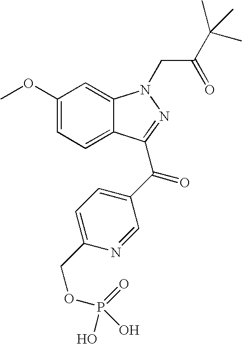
C1(OC)=CC=C2C(=C1)N(CC(=O)C(C)(C)C)N=C2C(=O)C1=CC=C(COP(=O)(O)O)N=C1
